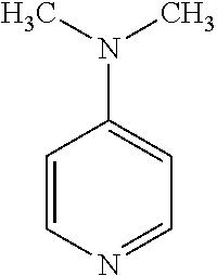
C1=CN=CC=C1N(C)C
